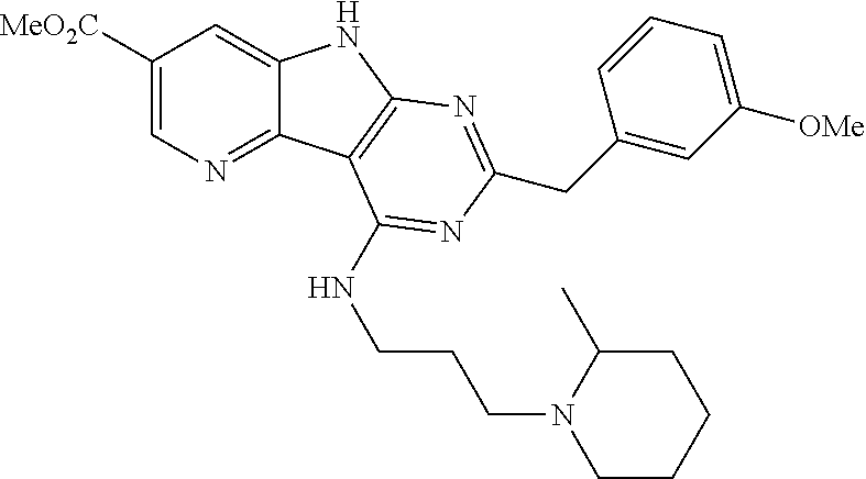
C1([MeO2C])=CN=C2C(=C1)NC1=C2C(NCCCN2CCCCC2C)=NC(CC2=CC([OMe])=CC=C2)=N1
